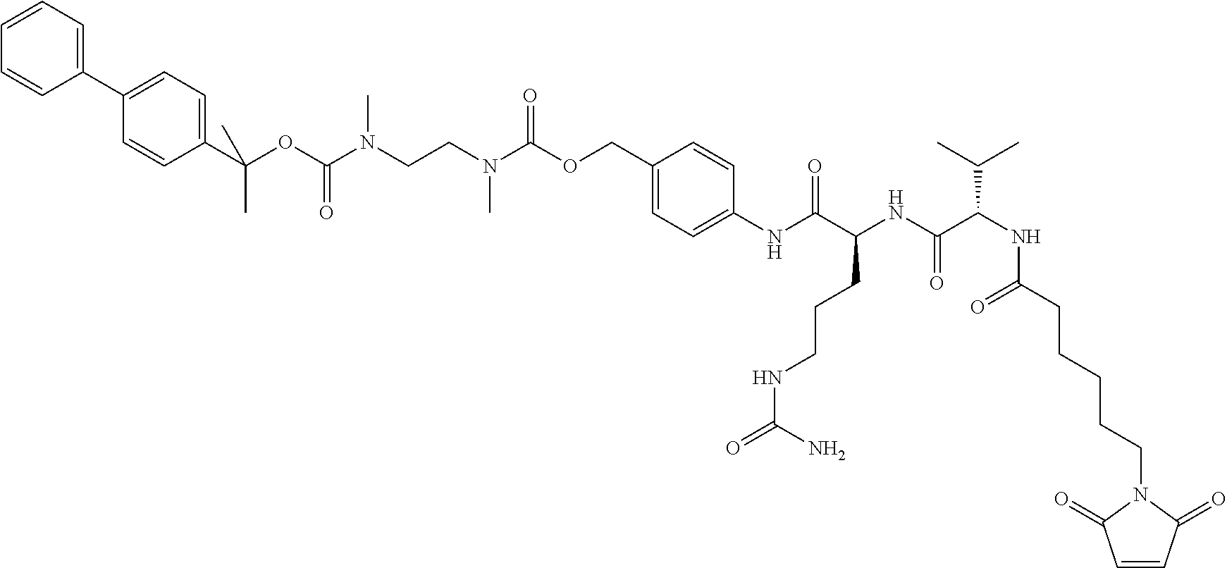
C1=C(COC(N(CCN(C)C(=O)OC(C)(C2=CC=C(C3=CC=CC=C3)C=C2)C)C)=O)C=CC(NC(C(NC(C(NC(CCCCCN2C(=O)C=CC2=O)=O)C(C)C)=O)CCCNC(=O)N)=O)=C1
